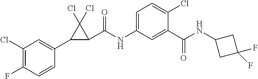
C1(Cl)=C(F)C=CC(C2C(C(NC3=CC=C(Cl)C(C(NC4CC(F)(F)C4)=O)=C3)=O)C2(Cl)Cl)=C1
